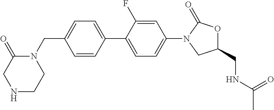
C1(CN2C(=O)CNCC2)=CC=C(C2=CC=C(N3CC(CNC(C)=O)OC3=O)C=C2F)C=C1
